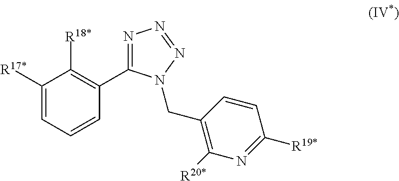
C1([R17*])=CC=CC(C2=NN=NN2CC2=C([R20*])N=C([R19*])C=C2)=C1[R18*]
